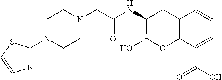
C1N(C2=NC=CS2)CCN(CC(NC2B(O)OC3=C(C2)C=CC=C3C(O)=O)=O)C1
